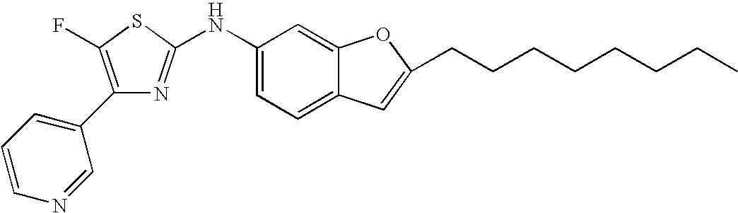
C1(C2=CC=CN=C2)=C(F)SC(NC2=CC=C3C(=C2)OC(CCCCCCCC)=C3)=N1
